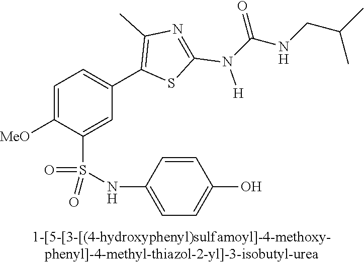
C1=C([MeO])C(S(NC2=CC=C(O)C=C2)(=O)=O)=CC(C2=C(C)N=C(N([H])C(NCC(C)C)=O)S2)=C1
